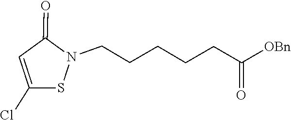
N1(CCCCCC(=O)[OBn])SC(Cl)=CC1=O
